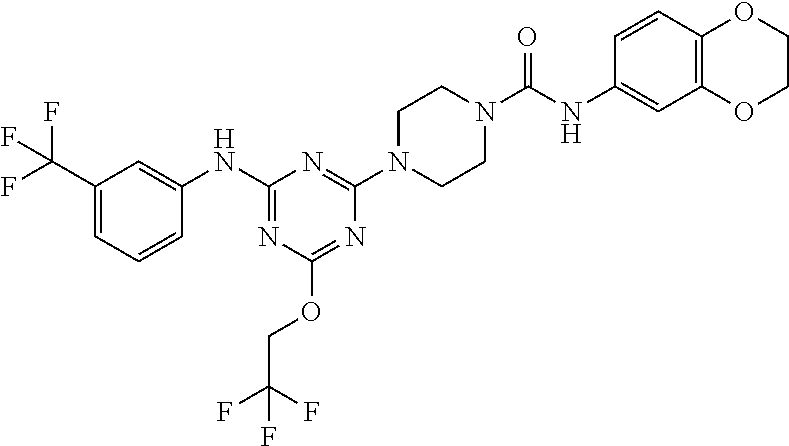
FC(C1=CC=CC(NC2=NC(OCC(F)(F)F)=NC(N3CCN(C(NC4=CC5=C(C=C4)OCCO5)=O)CC3)=N2)=C1)(F)F
